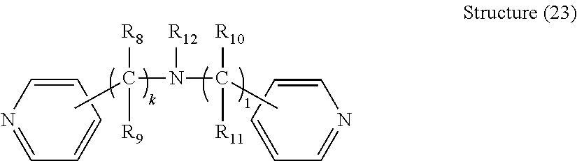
C1=CC=CC=N1.C1=CC=CC=N1.CC([R8])([R9])N([R12])C([R10])([R11])C
